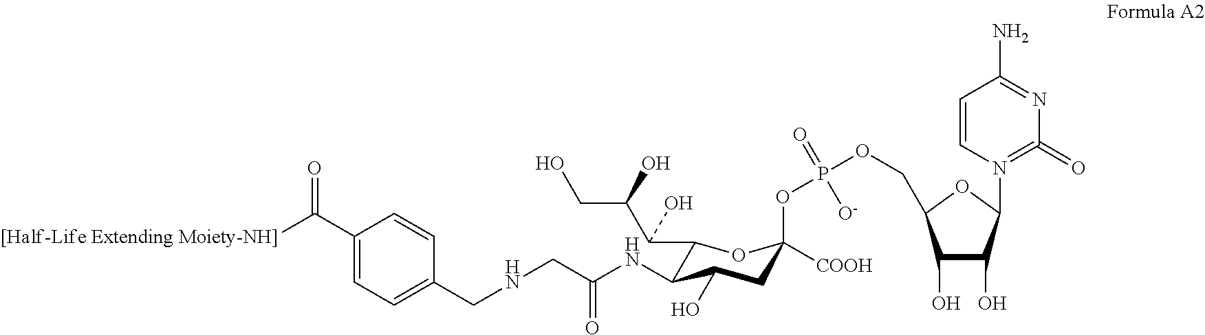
C1(C([[Half-Life Extending Moiety-NH]])=O)=CC=C(CNCC(=O)NC2C(C(C(CO)O)O)OC(OP(OCC3C(O)C(O)C(N4=C(=O)N=C(N)C=C4)O3)(=O)[O-])([COOH])CC2O)C=C1
